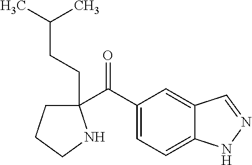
C1(C(C2=CC=C3C(=C2)C=NN3)=O)(CCC(C)C)CCCN1
